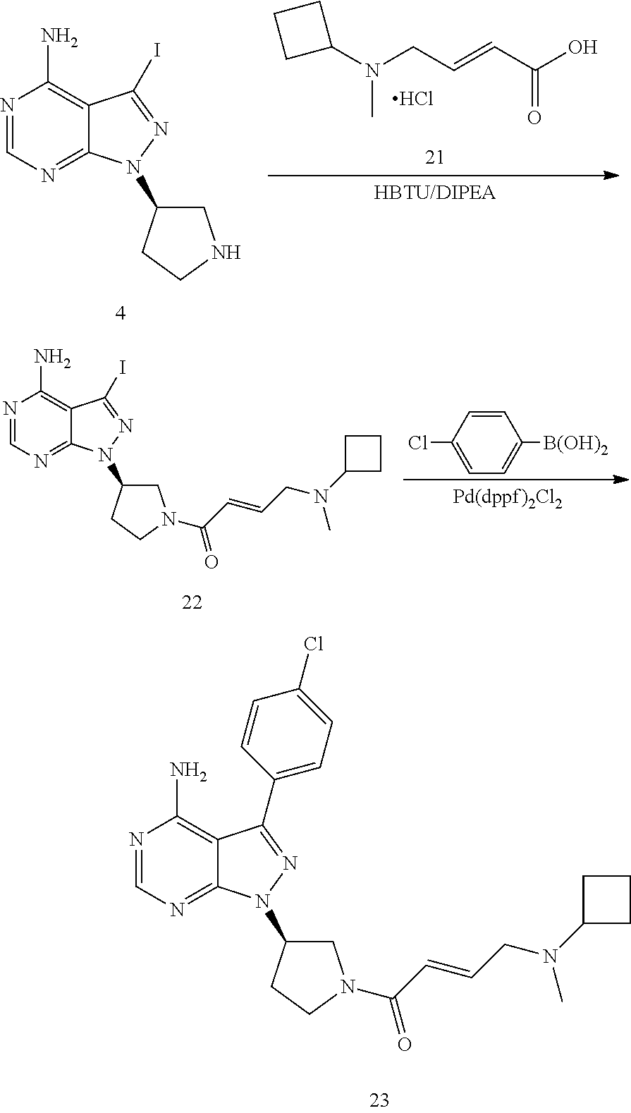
C1CCC1N(CC=CC(O)=O)C.Cl.N1=CN=C2C(=C1N)C(I)=NN2C1CNCC1.N1=CN=C2C(=C1N)C(I)=NN2C1CN(C(C=CCN(C2CCC2)C)=O)CC1.C1=CC(Cl)=CC=C1[B(OH)2].N1=CN=C2C(=C1N)C(C1=CC=C(Cl)C=C1)=NN2C1CN(C(C=CCN(C2CCC2)C)=O)CC1
